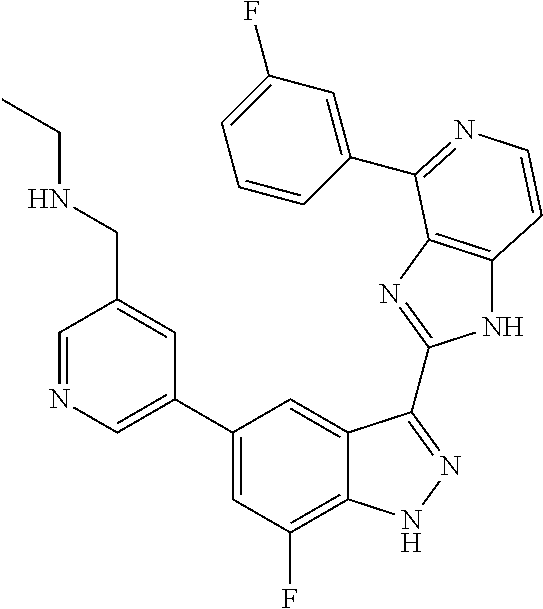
C1(C2=CN=CC(CNCC)=C2)=CC(F)=C2C(=C1)C(C1=NC3=C(N1)C=CN=C3C1=CC(F)=CC=C1)=NN2
